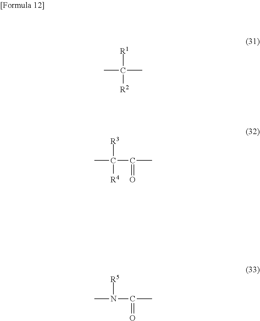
CC([R1])([R2])C.CC([R3])([R4])C(C)=O.CN([R5])C(C)=O
